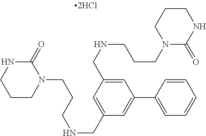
C1=C(CNCCCN2CCCNC2=O)C=C(CNCCCN2CCCNC2=O)C=C1C1=CC=CC=C1
